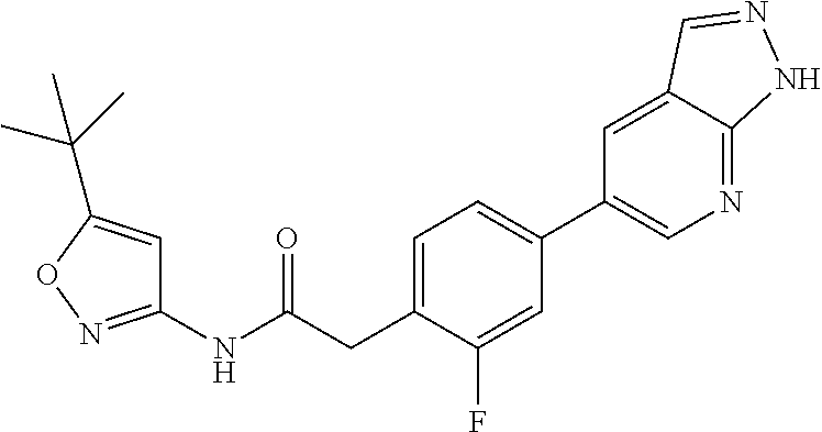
C1=C(CC(NC2=NOC(C(C)(C)C)=C2)=O)C(F)=CC(C2=CN=C3C(=C2)C=NN3)=C1
